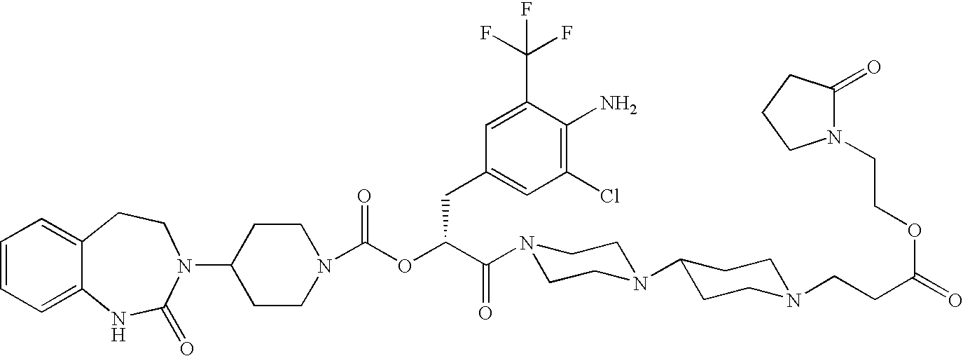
C1=CC=C2C(=C1)CCN(C1CCN(C(OC(C(N3CCN(C4CCN(CCC(=O)OCCN5C(=O)CCC5)CC4)CC3)=O)CC3=CC(Cl)=C(N)C(C(F)(F)F)=C3)=O)CC1)C(=O)N2
